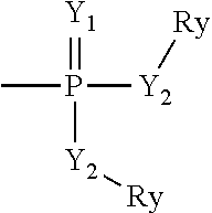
CP([Y2][Ry])([Y2][Ry])=[Y1]
